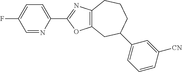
C12=C(N=C(C3=CC=C(F)C=N3)O1)CCCC(C1=CC=CC([CN])=C1)C2
